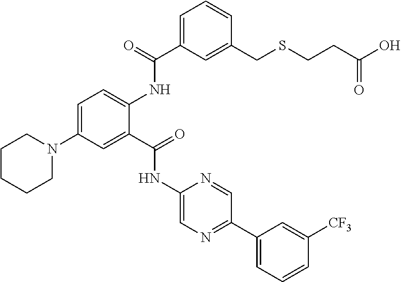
C1(C2=NC=C(NC(C3=CC(N4CCCCC4)=CC=C3NC(C3=CC=CC(CSCCC(O)=O)=C3)=O)=O)N=C2)=CC=CC([CF3])=C1
